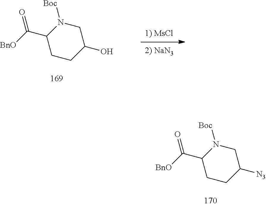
C1N([Boc])C(C([BnO])=O)CCC1O.C1N([Boc])C(C([BnO])=O)CCC1[N3]
